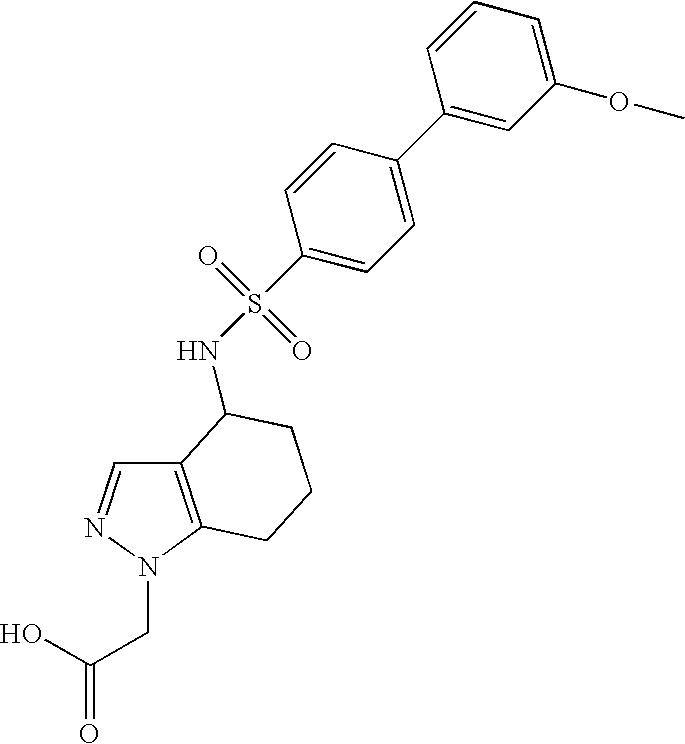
C12=C(N(CC(O)=O)N=C1)CCCC2NS(=O)(=O)C1=CC=C(C2=CC(OC)=CC=C2)C=C1
